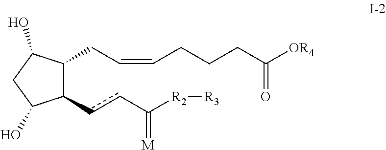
C1(CC=CCCCC([OR4])=O)C(ccC([R2][R3])=[M])C(O)CC1O
